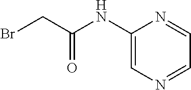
C1(NC(CBr)=O)=CN=CC=N1
